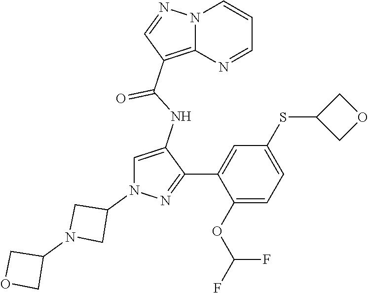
C1=C(NC(=O)C2=C3N(C=CC=N3)N=C2)C(C2=CC(SC3COC3)=CC=C2OC(F)F)=NN1C1CN(C2COC2)C1
